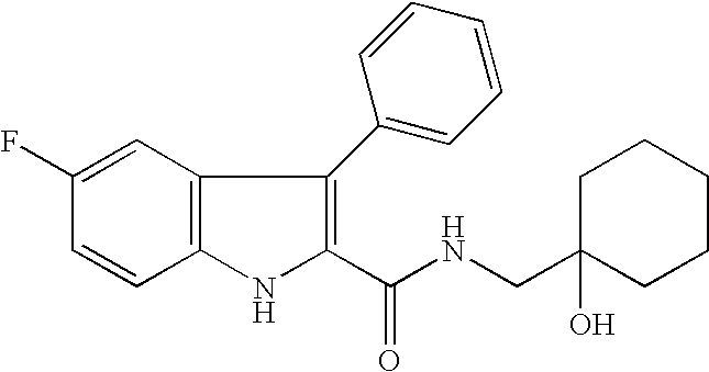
C12=C(C=C(F)C=C1)C(C1=CC=CC=C1)=C(C(NCC1(O)CCCCC1)=O)N2
